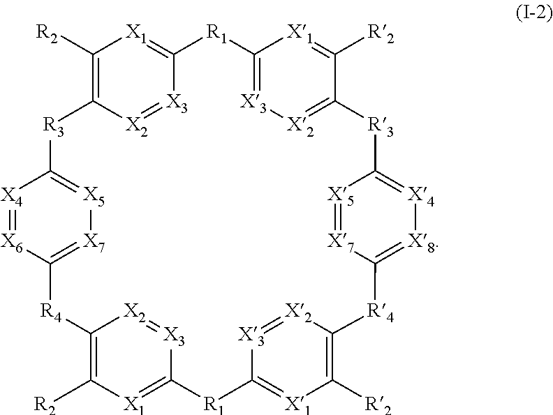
C1([R2])=C2[X2]=[X3]C(=[X1]1)[R1]C1=[X3][X2]=C(C([R2])=[X1]1)[R3]C1=[X4][X8]=C([X7]=[X5]1)[R4]C1=C([R2])[X1]=C([X3]=[X2]1)[R1]C1=[X1]C([R2])=C([X2]=[X3]1)[R4]C1=[X7][X5]=C([R3]2)[X4]=[X6]1
